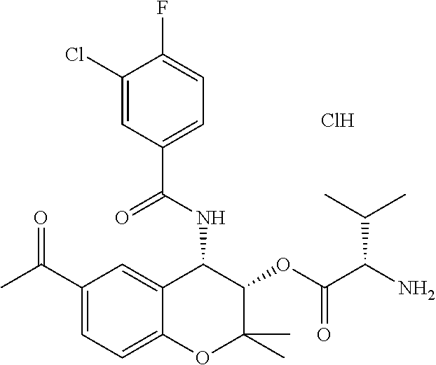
C1(Cl)=CC(C(NC2C(OC(C(N)C(C)C)=O)C(C)(C)OC3=CC=C(C(C)=O)C=C23)=O)=CC=C1F.Cl
